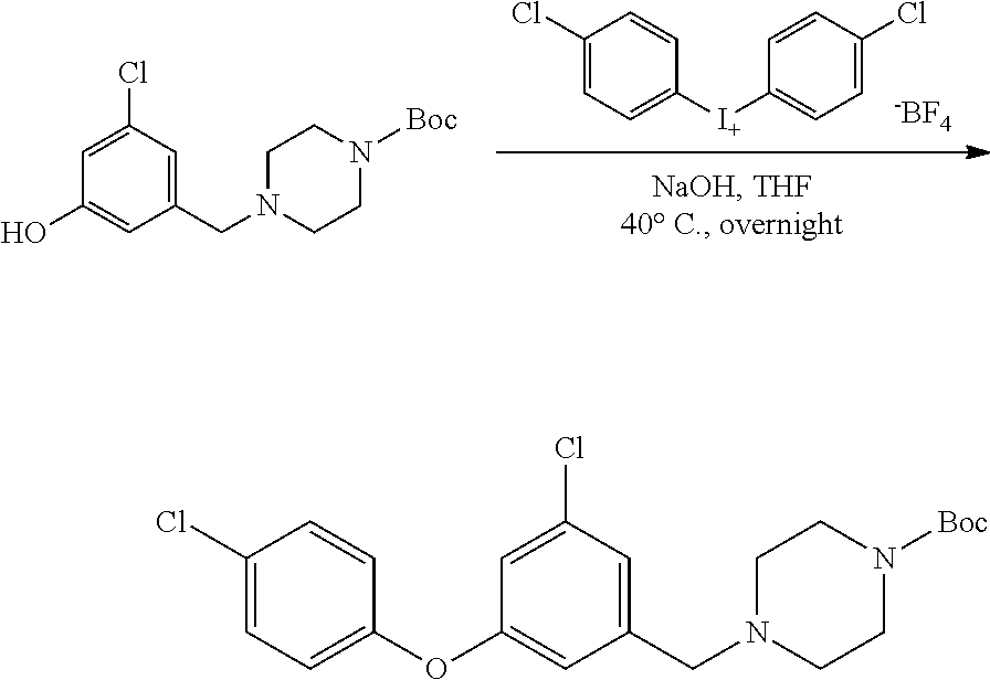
C1(Cl)=CC=C([I+]C2=CC=C(Cl)C=C2)C=C1.[-BF4].C1(O)=CC(CN2CCN([Boc])CC2)=CC(Cl)=C1.C1(OC2=CC=C(Cl)C=C2)=CC(CN2CCN([Boc])CC2)=CC(Cl)=C1
